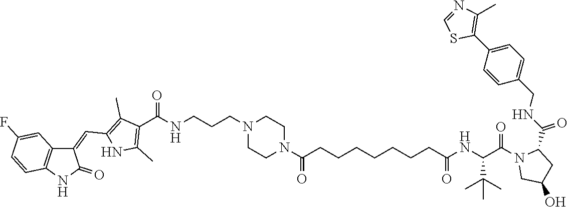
C1=NC(C)=C(C2=CC=C(CNC(=O)C3N(C(C(NC(=O)CCCCCCCC(N4CCN(CCCNC(C5=C(C)NC(C=C6C7=C(C=CC(F)=C7)NC6=O)=C5C)=O)CC4)=O)C(C)(C)C)=O)CC(O)C3)C=C2)S1
